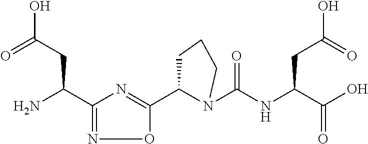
C1(C(N)CC(O)=O)=NOC(C2N(C(NC(C(O)=O)CC(O)=O)=O)CCC2)=N1
